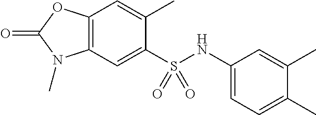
C1(C)=CC2=C(C=C1S(NC1=CC=C(C)C(C)=C1)(=O)=O)N(C)C(=O)O2
